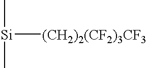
[Si]([(CH2)2(CF2)3CF3])(C)C
